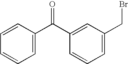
C1=CC(C(C2=CC(CBr)=CC=C2)=O)=CC=C1
